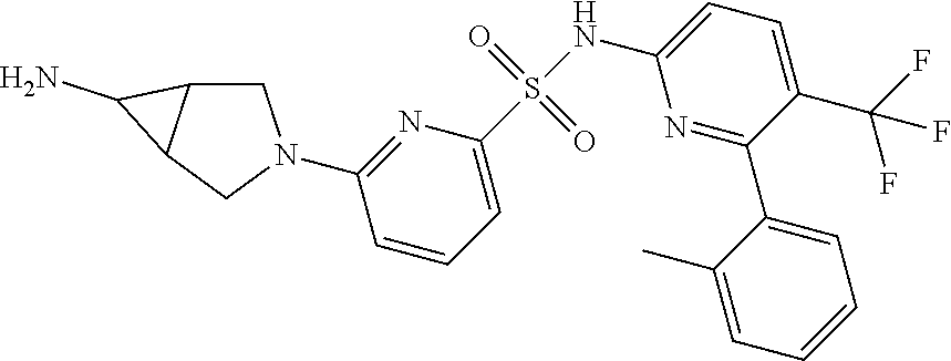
C1C2C(CN1C1=NC(S(NC3=CC=C(C(F)(F)F)C(C4=CC=CC=C4C)=N3)(=O)=O)=CC=C1)C2N
